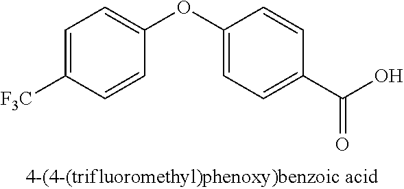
C1=C([F3C])C=CC(OC2=CC=C(C(O)=O)C=C2)=C1
